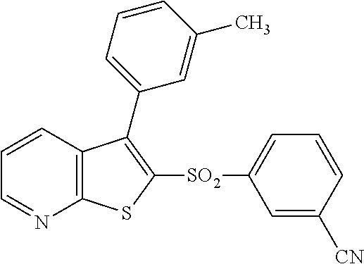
C1=CC2=C(N=C1)SC([SO2]C1=CC=CC([CN])=C1)=C2C1=CC=CC(C)=C1
